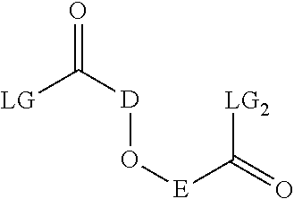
[LG]C(=O)[D]O[E]C([LG2])=O
